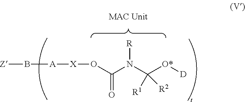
[Z]B[A][X]OC(N(C([O*][D])([R1])[R2])[R])=O
